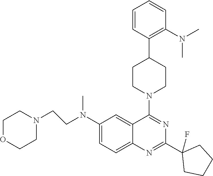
C1=CC(C2CCN(C3=NC(C4(F)CCCC4)=NC4=CC=C(N(CCN5CCOCC5)C)C=C43)CC2)=C(N(C)C)C=C1
